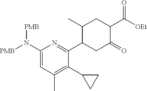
C1=C(N([PMB])[PMB])N=C(C2CC(=O)C(C([OEt])=O)CC2C)C(C2CC2)=C1C
